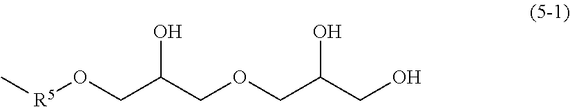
C[R5]OCC(COCC(CO)O)O
